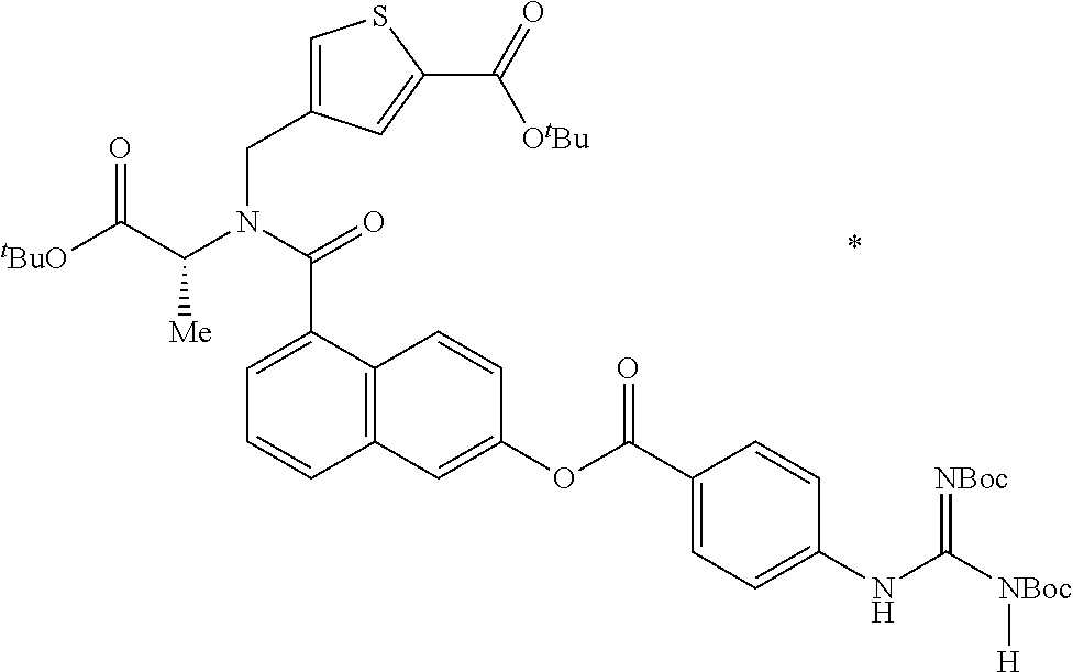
C1(CN(C(C([tBuO])=O)[Me])C(=O)C2=CC=CC3=C2C=CC(OC(C2=CC=C(NC([NBoc][H])=[NBoc])C=C2)=O)=C3)=CSC(C(=O)[OtBu])=C1
